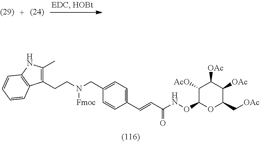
O(C1OC(C[OAc])C([OAc])C([OAc])C1[AcO])NC(C=CC1=CC=C(CN(CCC2=C(C)NC3=C2C=CC=C3)[Fmoc])C=C1)=O
